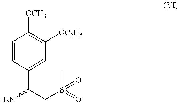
C1=CC(C(N)CS(C)(=O)=O)=CC([OC2H5])=C1[OCH3]
